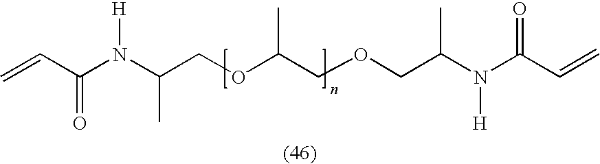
N(C(COC(COCC(N(C(C=C)=O)[H])C)C)C)(C(C=C)=O)[H]
